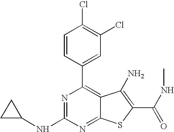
C1=CC(C2=C3C(=NC(NC4CC4)=N2)SC(C(NC)=O)=C3N)=CC(Cl)=C1Cl
